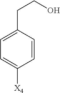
C1=C(CCO)C=CC([X4])=C1
